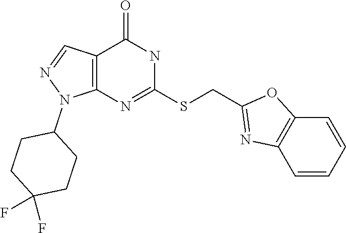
C12=C(N=C(SCC3=NC4=C(O3)C=CC=C4)NC1=O)N(C1CCC(F)(F)CC1)N=C2
